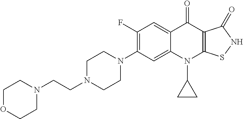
C12=CC(N3CCN(CCN4CCOCC4)CC3)=C(F)C=C1C(=O)C1=C(N2C2CC2)SNC1=O
